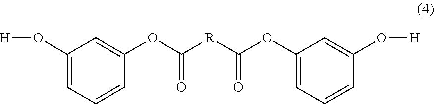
C1=CC(OC([R]C(OC2=CC=CC(O[H])=C2)=O)=O)=CC(O[H])=C1
